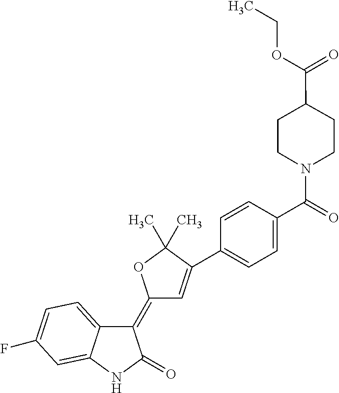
C1(=C2C=C(C3=CC=C(C(=O)N4CCC(C(=O)OCC)CC4)C=C3)C(C)(C)O2)C2=CC=C(F)C=C2NC1=O
